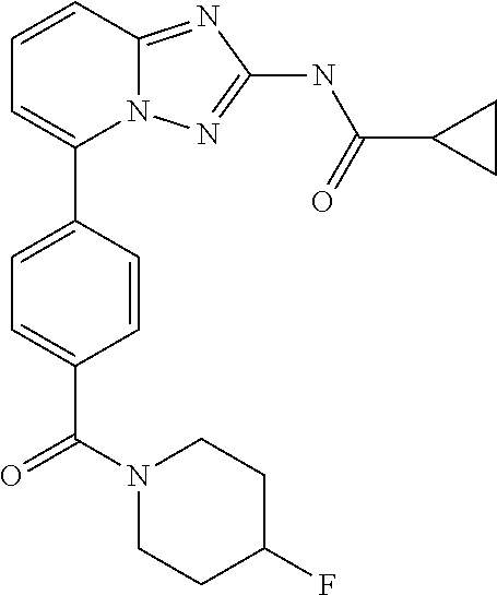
C1=CC2=NC(NC(C3CC3)=O)=NN2C(C2=CC=C(C(N3CCC(F)CC3)=O)C=C2)=C1
